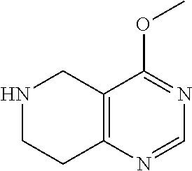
C12=C(N=CN=C1OC)CCNC2
